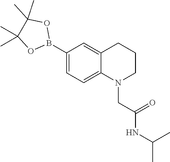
C1(C)(C)C(C)(C)OB(C2=CC=C3N(CC(=O)NC(C)C)CCCC3=C2)O1
